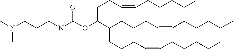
C(C(C(CCCC=CCCCCC)CCCC=CCCCCC)OC(N(CCCN(C)C)C)=O)CC=CCCCCC
